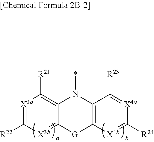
[X3a]1=C([R22])[X3b]=C2C(=C1[R21])N(*)C1=C([G]2)[X4b]=C([R24])[X4a]=C1[R23]
